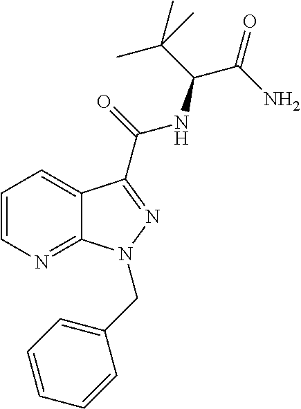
C1=CN=C2C(=C1)C(C(=O)NC(C(N)=O)C(C)(C)C)=NN2CC1=CC=CC=C1
